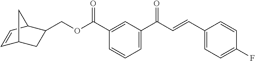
C1=C(C(C=CC2=CC=C(F)C=C2)=O)C=C(C(OCC2CC3C=CC2C3)=O)C=C1
